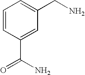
C1=CC(C(N)=O)=CC(CN)=C1
